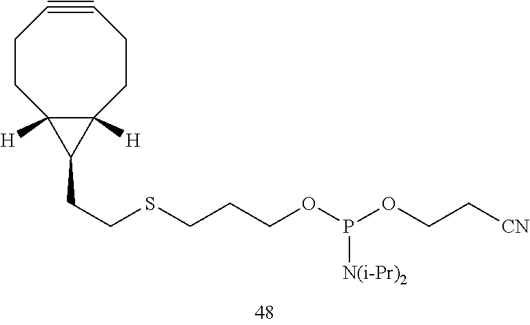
C12([H])C([H])(C1CCSCCCOP(OCC[CN])[N(i-Pr)2])CCC#CCC2
